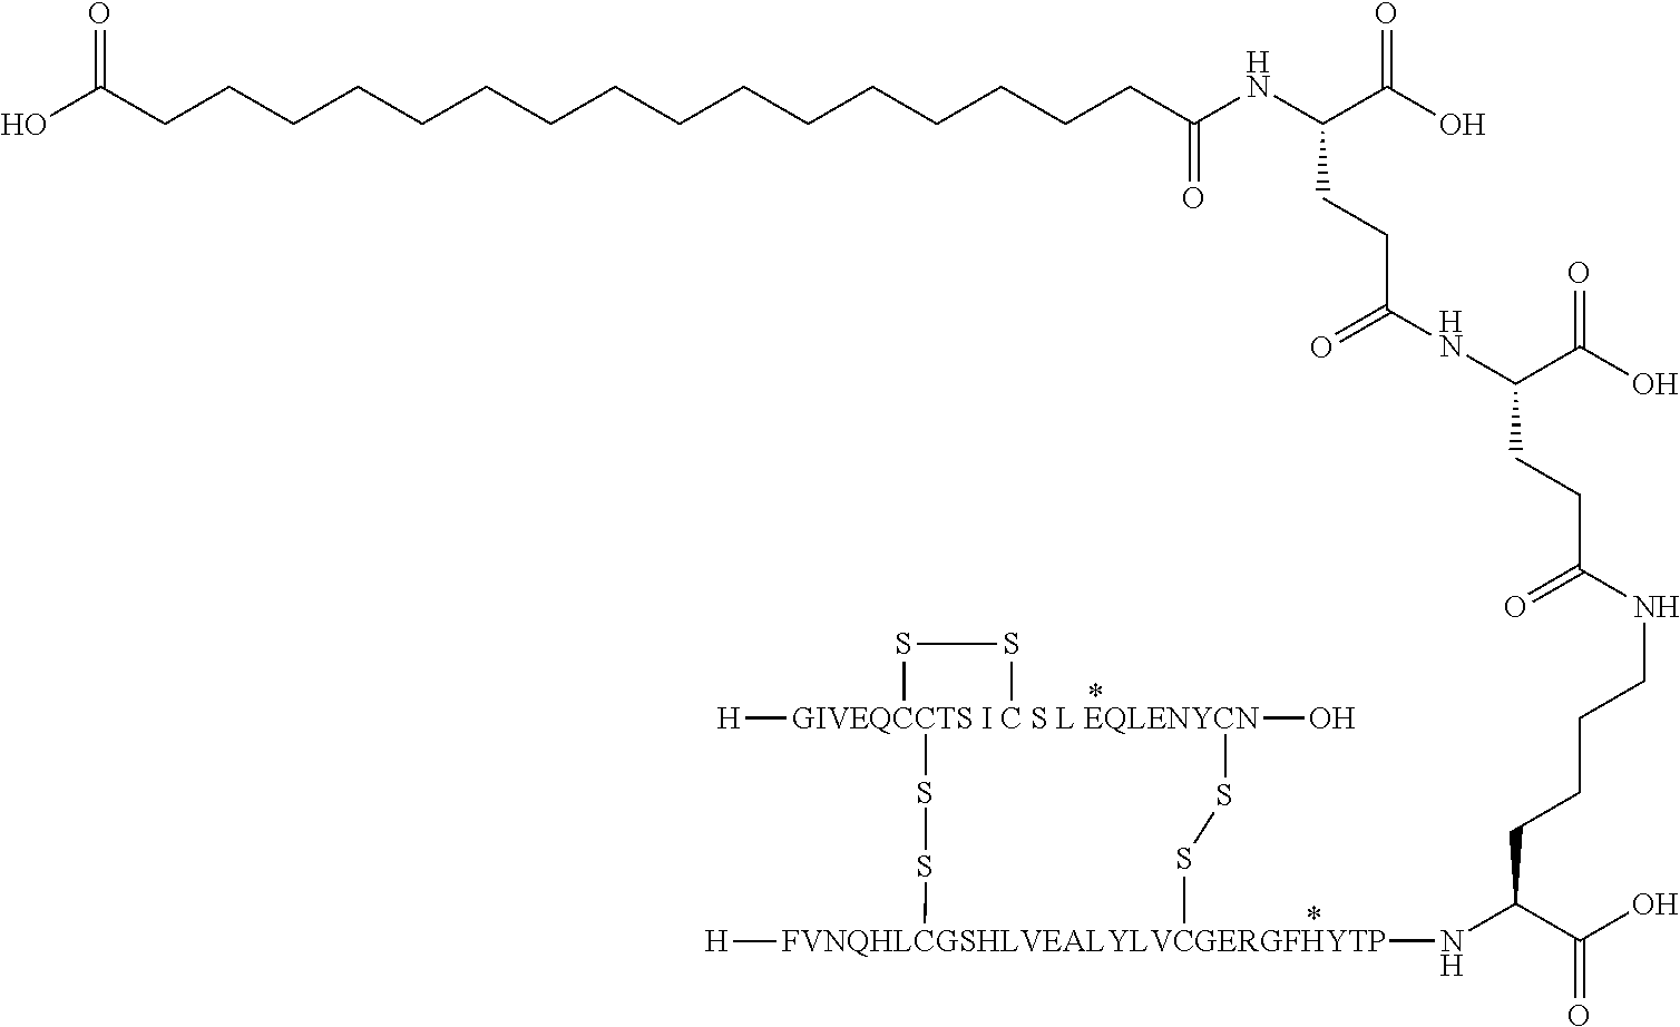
[GIVEQCCTS I C S L EQLENYCN]12([H])(O)(SS[FVNQHLCGSHLVEALYLVCGERGFHYTP]([H])(NC(C(O)=O)CCCCNC(CCC(NC(=O)CCC(NC(=O)CCCCCCCCCCCCCCCCC(O)=O)C(O)=O)C(O)=O)=O)SS1)SS2
